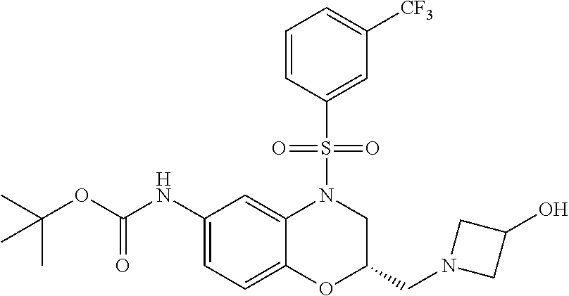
C1(NC(OC(C)(C)C)=O)=CC=C2C(=C1)N(S(C1=CC([CF3])=CC=C1)(=O)=O)CC(CN1CC(O)C1)O2
